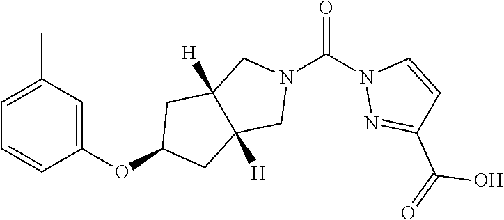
CC1=CC=CC(OC2CC3([H])C([H])(C2)CN(C(N2N=C(C(=O)O)C=C2)=O)C3)=C1
